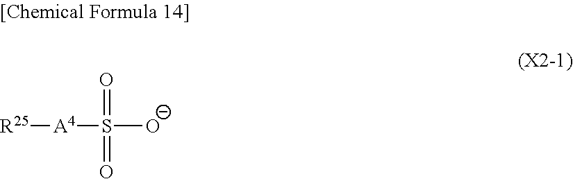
[R25][A4]S(=O)([O-])=O
